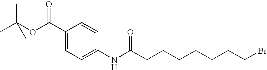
CC(OC(C1=CC=C(NC(CCCCCCCBr)=O)C=C1)=O)(C)C
